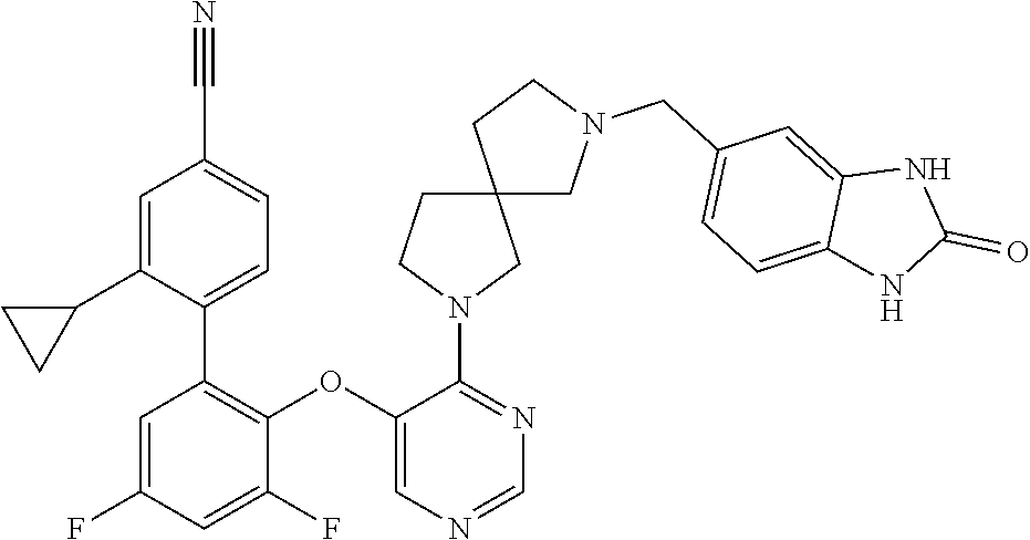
C1=C(F)C=C(F)C(OC2=CN=CN=C2N2CC3(CC2)CN(CC2=CC=C4C(=C2)NC(=O)N4)CC3)=C1C1=CC=C(C#N)C=C1C1CC1
